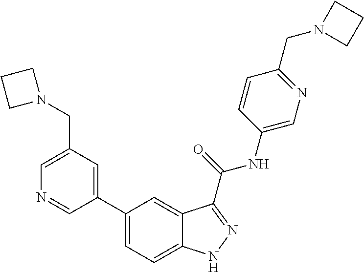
C1(CN2CCC2)=CN=CC(C2=CC=C3C(=C2)C(C(NC2=CN=C(CN4CCC4)C=C2)=O)=NN3)=C1
